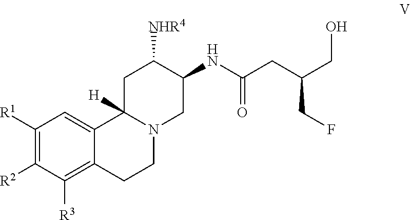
C1([R1])=C([R2])C([R3])=C2C(=C1)C1([H])N(CC2)CC(NC(CC(CO)CF)=O)C([NHR4])C1
